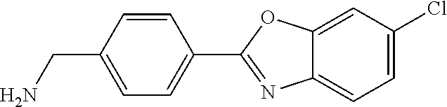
C1=CC(CN)=CC=C1C1=NC2=CC=C(Cl)C=C2O1
